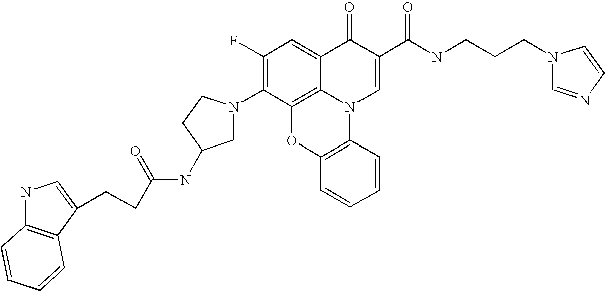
C1(F)=C(N2CC(NC(=O)CCC3=CNC4=C3C=CC=C4)CC2)C2=C3C(=C1)C(=O)C(C(NCCCN1C=NC=C1)=O)=CN3C1=C(O2)C=CC=C1
